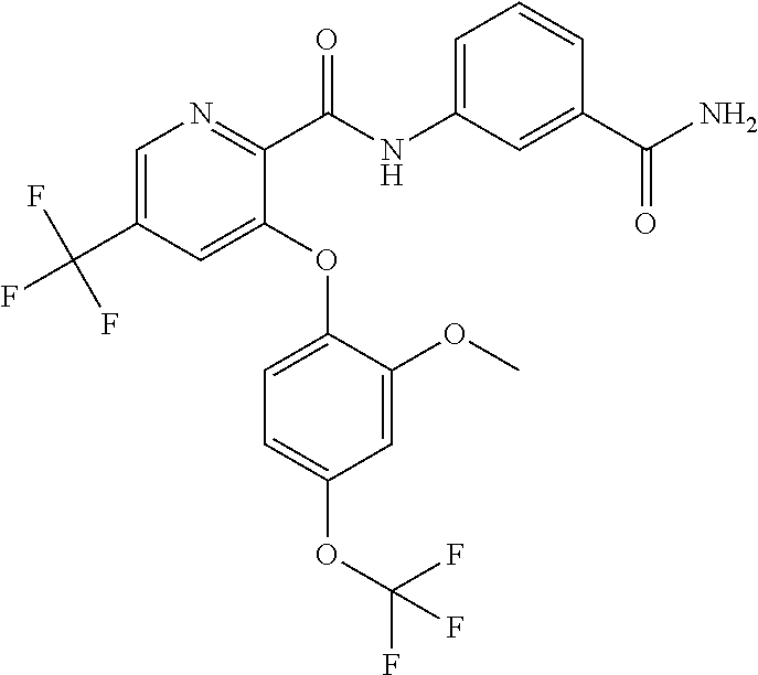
C1=C(C(F)(F)F)C=C(OC2=CC=C(OC(F)(F)F)C=C2OC)C(C(NC2=CC=CC(C(N)=O)=C2)=O)=N1
